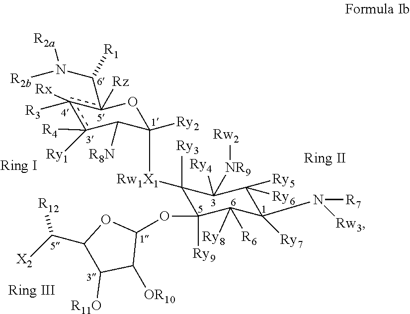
c1([Rx])([R3])c([R4])([Ry1])C([R8N])C([Rw1X1]C2([Ry3])C([Ry9])(OC3OC(C([X2])[R12])C([R11O])C3[OR10])C([R6])([Ry8])C(N([R7])[Rw3])([Ry7])C([Ry6])([Ry5])C2([NR9][Rw2])[Ry4])([Ry2])Oc1(C(N([R2b])[R2a])[R1])[Rz]
